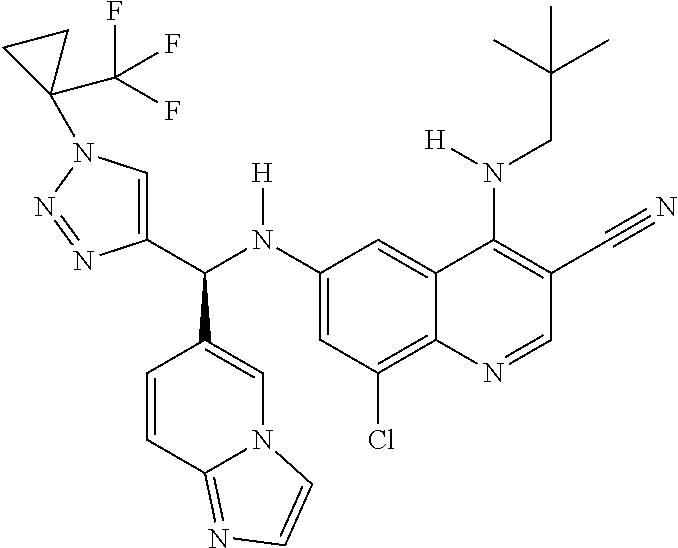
C1(N(C(C2=CN(C3(C(F)(F)F)CC3)N=N2)C2=CN3C(=NC=C3)C=C2)[H])=CC(Cl)=C2C(=C1)C(N(CC(C)(C)C)[H])=C(C#N)C=N2
